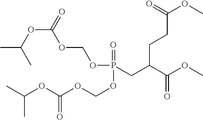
O(P(CC(C(OC)=O)CCC(OC)=O)(=O)OCOC(OC(C)C)=O)COC(OC(C)C)=O
